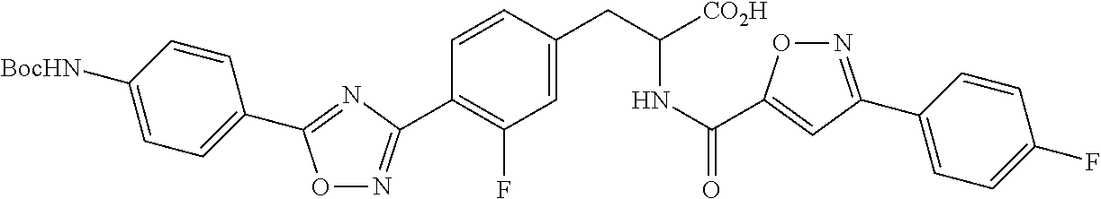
O1N=C(C2=C(F)C=C(CC(NC(=O)C3=CC(C4=CC=C(F)C=C4)=NO3)[CO2H])C=C2)N=C1C1=CC=C([BocHN])C=C1
